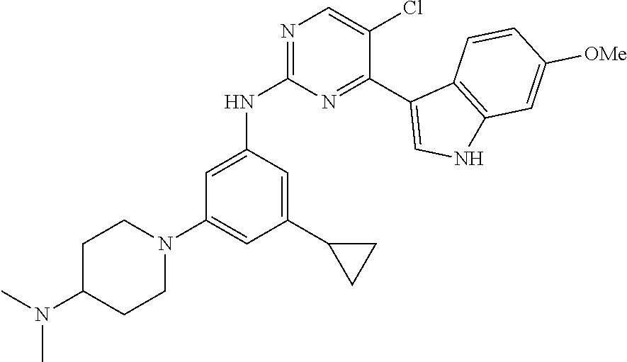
N1=C(NC2=CC(N3CCC(N(C)C)CC3)=CC(C3CC3)=C2)N=C(C2=CNC3=C2C=CC([OMe])=C3)C(Cl)=C1
